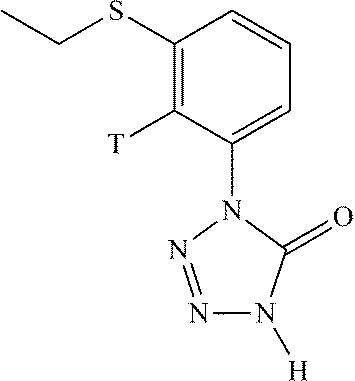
C1(SCC)=C([T])C(N2N=NN([H])C2=O)=CC=C1
